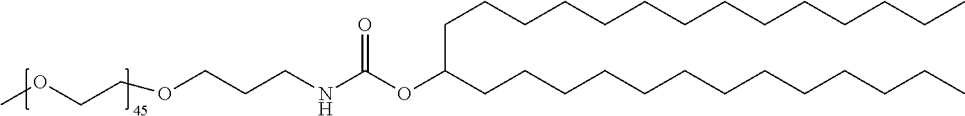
C(C(CCCCCCCCCCCCC)OC(NCCCOCCOC)=O)CCCCCCCCCCCCC
